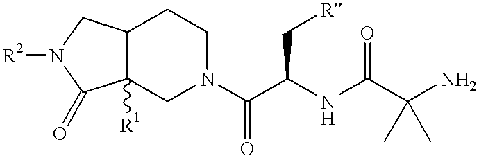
[R2]N1C(=O)C2([R1])C(C1)CCN(C(C(NC(C(N)(C)C)=O)C[R])=O)C2
